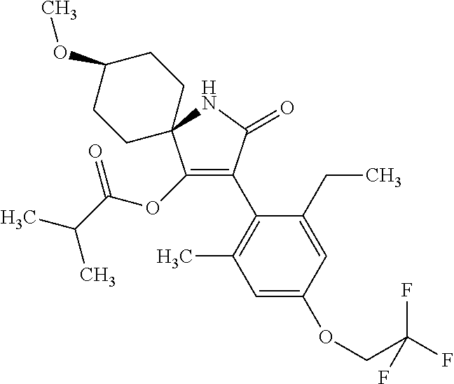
C1(OC(C(C)C)=O)=C(C2=C(C)C=C(OCC(F)(F)F)C=C2CC)C(=O)NC12CCC(OC)CC2
